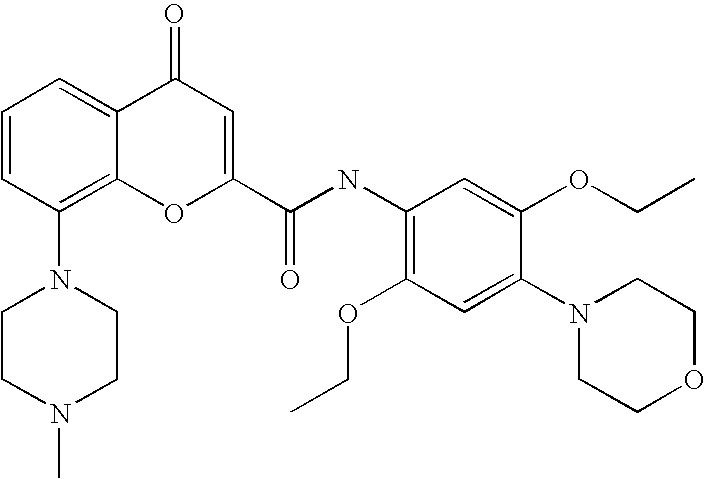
C1CN(C)CCN1C1=C2C(=CC=C1)C(=O)C=C(C(NC1=C(OCC)C=C(N3CCOCC3)C(OCC)=C1)=O)O2
